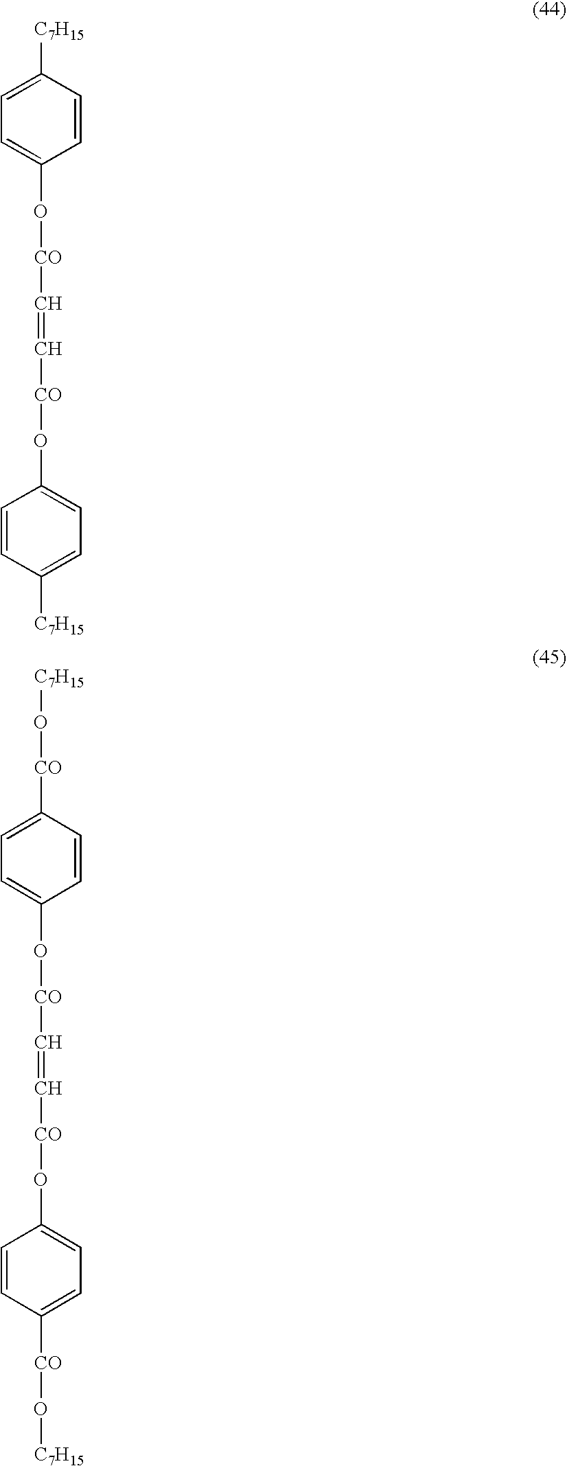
C1=CC([C7H15])=CC=C1O[CO]C=C[CO]OC1=CC=C([C7H15])C=C1.C1=CC([CO]O[C7H15])=CC=C1O[CO]C=C[CO]OC1=CC=C([CO]O[C7H15])C=C1
